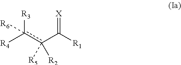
[R4]c(c(C([R1])=[X])([R5])[R2])([R6])[R3]
